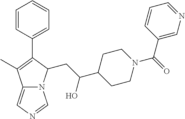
C12=CN=CN1C(CC(C1CCN(C(=O)C3=CN=CC=C3)CC1)O)C(C1=CC=CC=C1)=C2C
